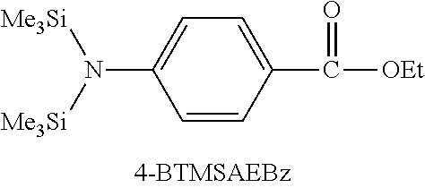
N([Me3Si])([Me3Si])C1=CC=C(C([OEt])=O)C=C1
